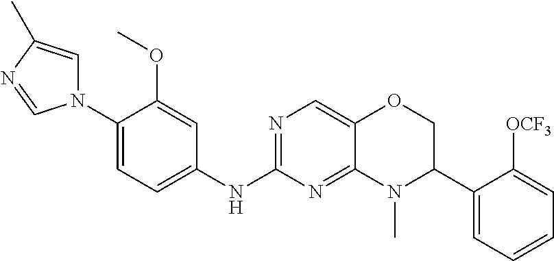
N1=C(NC2=CC=C(N3C=C(C)N=C3)C(OC)=C2)N=C2C(=C1)OCC(C1=CC=CC=C1[OCF3])N2C
